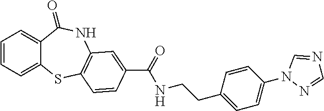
C1=CC=C2C(=C1)C(=O)NC1=C(S2)C=CC(C(=O)NCCC2=CC=C(N3N=CN=C3)C=C2)=C1
